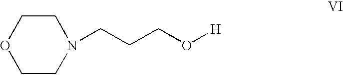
C1CN(CCCO[H])CCO1
